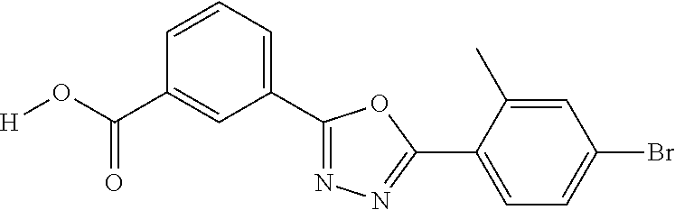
[H]OC(C1=CC(C2=NN=C(C3=CC=C(Br)C=C3C)O2)=CC=C1)=O
